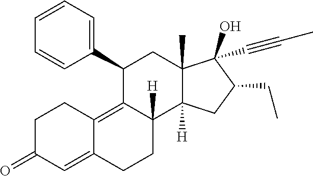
C1=CC=C(C2C3=C4C(=CC(=O)CC4)CCC3([H])C3([H])C(C)(C2)C(O)(C#CC)C(CC)C3)C=C1
